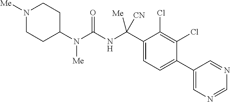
C1(N(C(NC(C2=CC=C(C3=CN=CN=C3)C(Cl)=C2Cl)([Me])[CN])=O)[Me])CCN([Me])CC1
